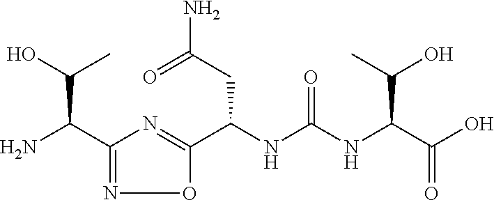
C1(C(N)C(O)C)=NOC(C(NC(NC(C(O)=O)C(O)C)=O)CC(=O)N)=N1
